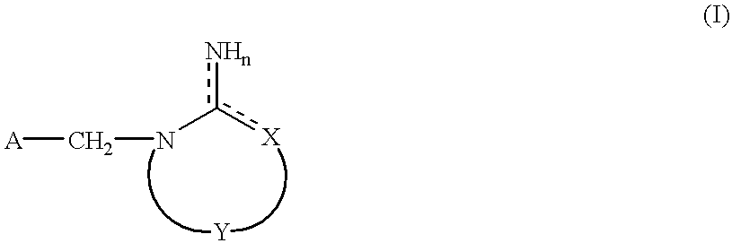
[NHn]c(NC[A])[X]
